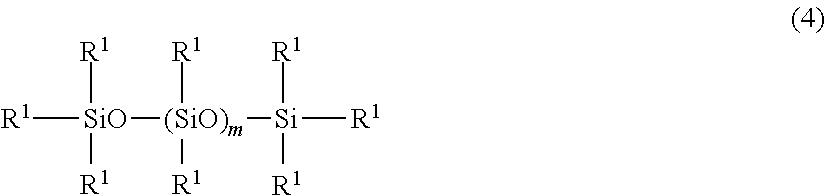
[R1][SiO]([(SiO)m]([Si]([R1])([R1])[R1])([R1])[R1])([R1])[R1]
